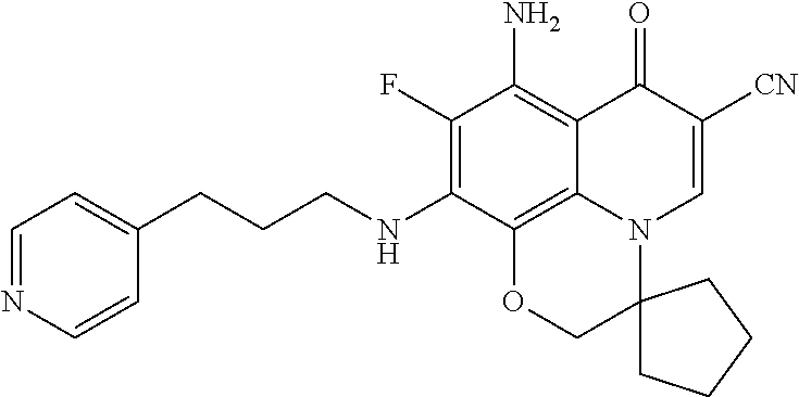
C1(F)=C(NCCCC2=CC=NC=C2)C2=C3C(=C1N)C(=O)C([CN])=CN3C1(CO2)CCCC1
